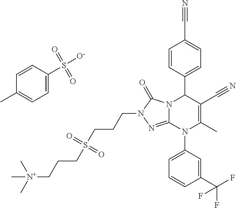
C1=CC(S([O-])(=O)=O)=CC=C1C.C1=CC(C2N3C(=NN(CCCS(CCC[N+](C)(C)C)(=O)=O)C3=O)N(C3=CC=CC(C(F)(F)F)=C3)C(C)=C2C#N)=CC=C1C#N
